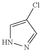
C1=C(Cl)C=NN1
